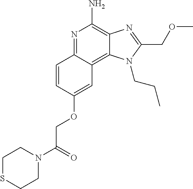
N1=C2C(=C3C(=C1N)N=C(COC)N3CCC)C=C(OCC(N1CCSCC1)=O)C=C2
